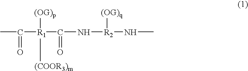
CC(=O)[R1]([(OG)p])([(COOR3)m])C(=O)N[R2]([(OG)q])NC
